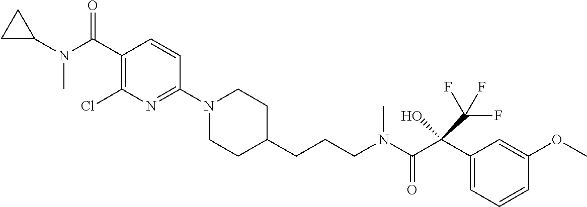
C1(C(N(C2CC2)C)=O)=C(Cl)N=C(N2CCC(CCCN(C(C(C3=CC=CC(OC)=C3)(C(F)(F)F)O)=O)C)CC2)C=C1
